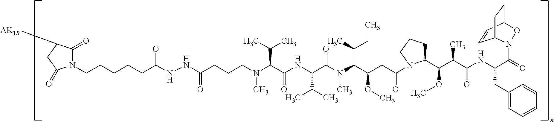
C1(C(OC)C(C(=O)NC(C(=O)N2C3C=CC(CC3)O2)CC2=CC=CC=C2)C)CCCN1C(=O)CC(C(N(C(C(NC(C(N(CCCC(NNC(CCCCCN1C(=O)C([AK1B])CC1=O)=O)=O)C)C(C)C)=O)C(C)C)=O)C)C(CC)C)OC
